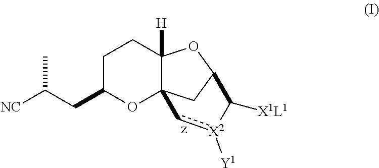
C1C(CC([NC])C)OC23C([H])(C1)OC(C2)C([X1L1])[X2]([Y1])c3
